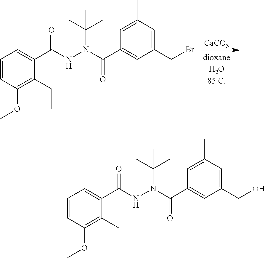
[CaCO3].C1=CC(OC)=C(CC)C(C(NN(C(C)(C)C)C(=O)C2=CC(CBr)=CC(C)=C2)=O)=C1.C1=CC(OC)=C(CC)C(C(NN(C(C)(C)C)C(=O)C2=CC(CO)=CC(C)=C2)=O)=C1
